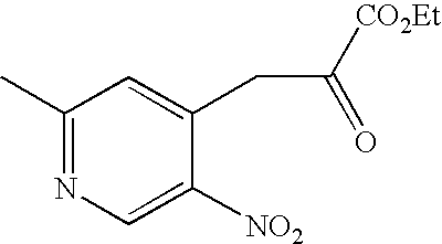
C1(C)=NC=C([NO2])C(CC([CO2Et])=O)=C1
